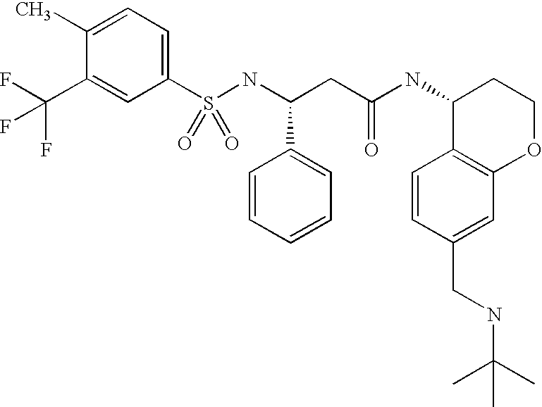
S(NC(CC(NC1C2=C(OCC1)C=C(CNC(C)(C)C)C=C2)=O)C1=CC=CC=C1)(=O)(=O)C1=CC=C(C)C(C(F)(F)F)=C1
